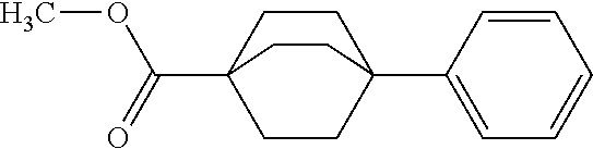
C(C12CCC(C3=CC=CC=C3)(CC1)CC2)(=O)OC
